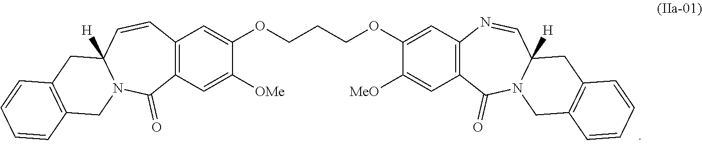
C1(OCCCOC2=CC3=C(C=C2[MeO])C(=O)N2C([H])(C=N3)CC3=C(C2)C=CC=C3)=CC2=C(C=C1[OMe])C(=O)N1C([H])(C=C2)CC2=C(C1)C=CC=C2
